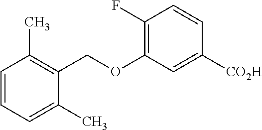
C1=CC(C)=C(COC2=C(F)C=CC([CO2H])=C2)C(C)=C1
